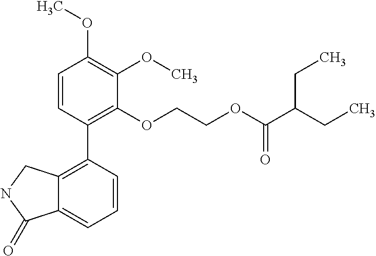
C1=CC(C2=C3C(=CC=C2)C(=O)NC3)=C(OCCOC(C(CC)CC)=O)C(OC)=C1OC
